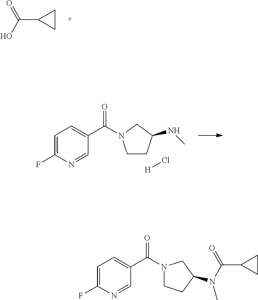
C1CC1C(O)=O.C1CC(NC)CN1C(C1=CC=C(F)N=C1)=O.[H]Cl.C1=C(F)N=CC(C(=O)N2CCC(N(C)C(C3CC3)=O)C2)=C1
